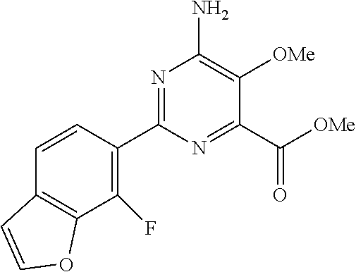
C1(C2=C(F)C3=C(C=C2)C=CO3)=NC(N)=C([OMe])C(C(=O)[OMe])=N1
